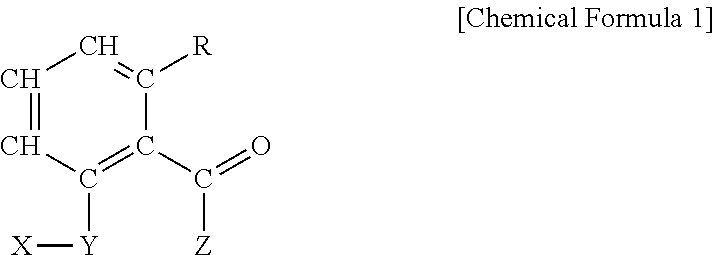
C1=CC([Y][X])=C(C(=O)[Z])C([R])=C1
